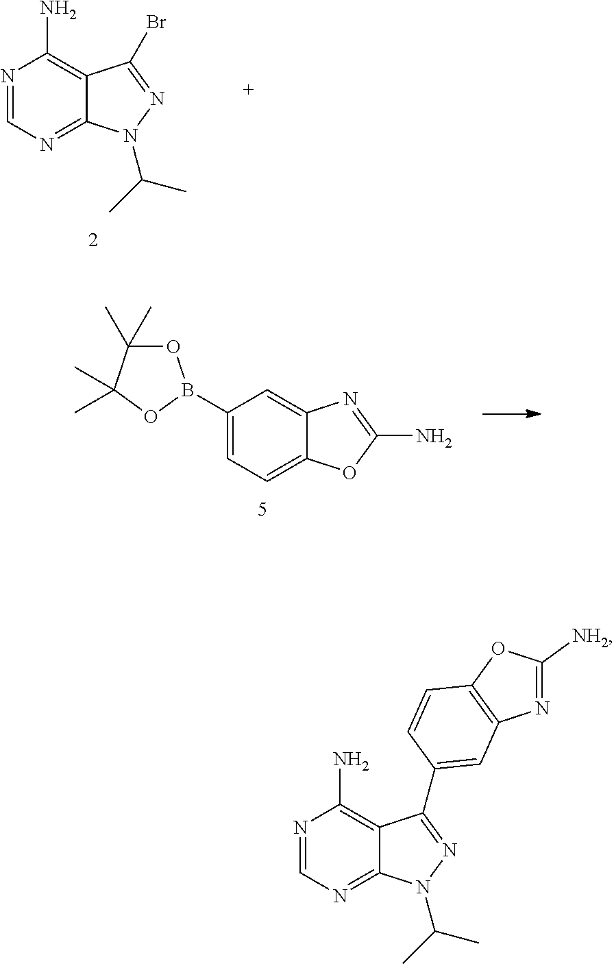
N1=CN=C2C(=C1N)C(Br)=NN2C(C)C.C1(B2OC(C)(C)C(C)(C)O2)=CC=C2C(=C1)N=C(N)O2.N1=C2C(=C(N)N=C1)C(C1=CC3=C(OC([NH2])=N3)C=C1)=NN2C(C)C
